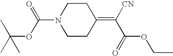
C1CN(C(OC(C)(C)C)=O)CCC1=C([CN])C(OCC)=O
